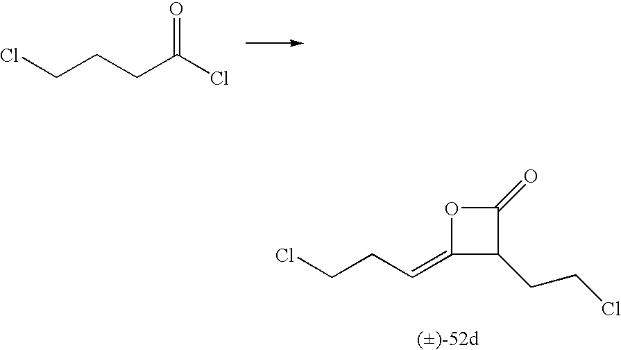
C(CCC(Cl)=O)Cl.C(CC=C1C(CCCl)C(=O)O1)Cl
